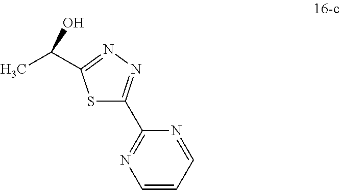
S1C(C2=NC=CC=N2)=NN=C1C(C)O
